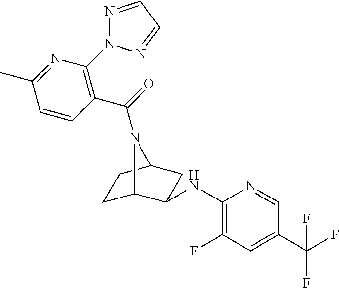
C1C2C(NC3=C(F)C=C(C(F)(F)F)C=N3)CC(C1)N2C(=O)C1=C(N2N=CC=N2)N=C(C)C=C1
